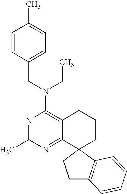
C(N(CC)C1=C2C(=NC(C)=N1)C1(CCC2)C2=C(CC1)C=CC=C2)C1=CC=C(C)C=C1
